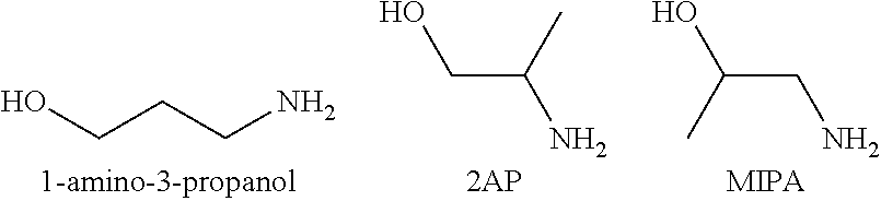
C(C(C)N)O.C(CN)(O)C.OCCCN
